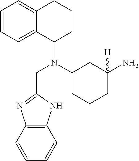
C1=CC=C2C(=C1)CCCC2N(C1CCCC(N)([H])C1)CC1=NC2=C(N1)C=CC=C2
